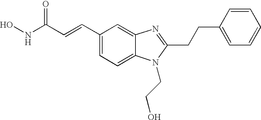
C(C1=NC2=CC(C=CC(NO)=O)=CC=C2N1CCO)CC1=CC=CC=C1
